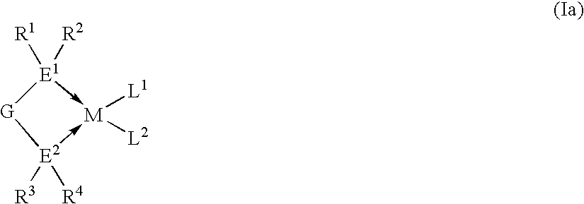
[E2]1([R3])([R4])->[M]([L1])([L2])-[E1]([R2])([R1])[G]1
